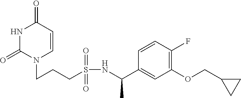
N1C(=O)N(CCCS(NC(C2=CC(OCC3CC3)=C(F)C=C2)C)(=O)=O)C=CC1=O
